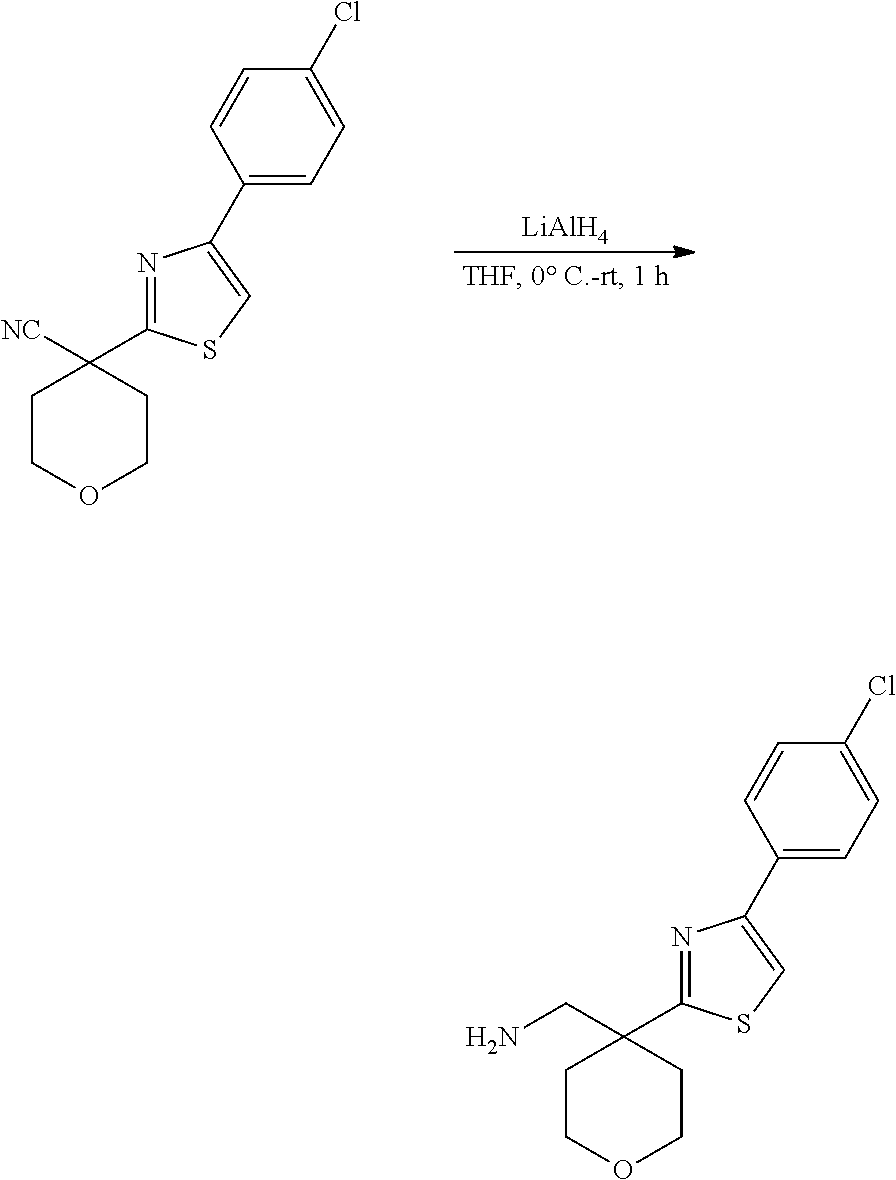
[LiAlH4].C1COCCC1([NC])C1=NC(C2=CC=C(Cl)C=C2)=CS1.C1COCCC1(CN)C1=NC(C2=CC=C(Cl)C=C2)=CS1
